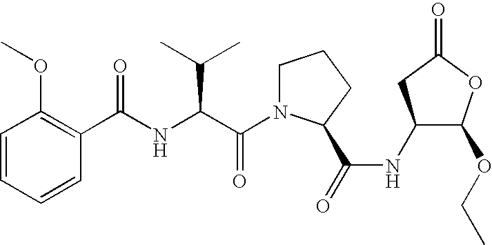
C1=CC=CC(C(NC(C(N2CCCC2C(=O)NC2C(OCC)OC(=O)C2)=O)C(C)C)=O)=C1OC
